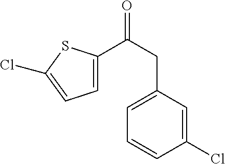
C(CC1=CC=CC(Cl)=C1)(=O)C1=CC=C(Cl)S1
